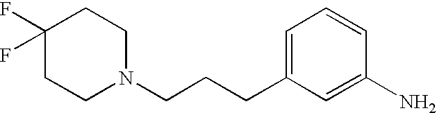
C1=C(CCCN2CCC(F)(F)CC2)C=C(N)C=C1
